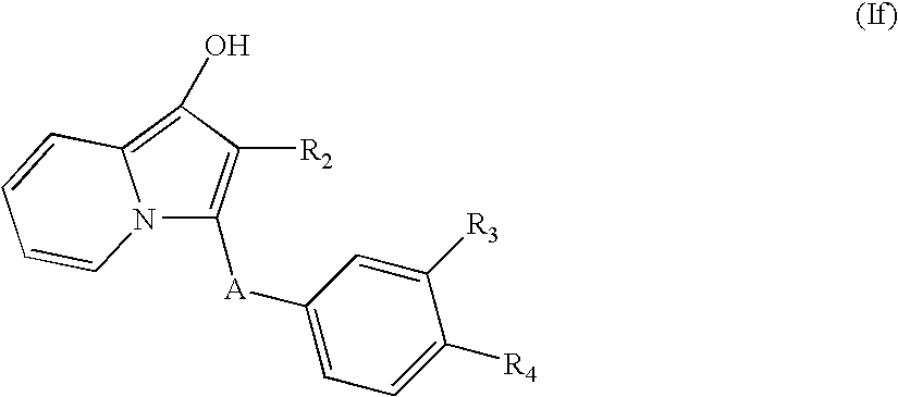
[A](C1=CC=C([R4])C([R3])=C1)C1=C([R2])C(O)=C2N1C=CC=C2
